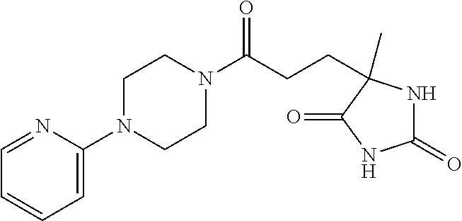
C1(N2CCN(C(CCC3(C)NC(=O)NC3=O)=O)CC2)=CC=CC=N1
